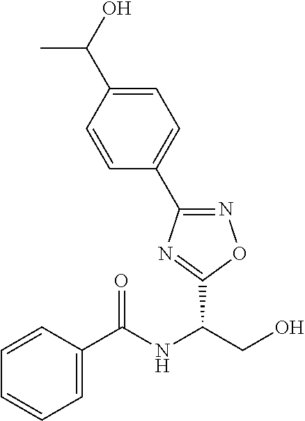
C1(C2=NOC(C(NC(C3=CC=CC=C3)=O)CO)=N2)=CC=C(C(C)O)C=C1
